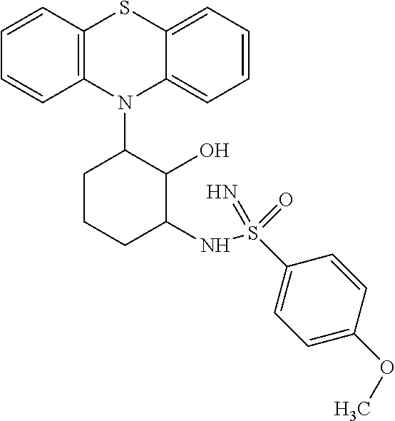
C1=CC2=C(C=C1)N(C1C(O)C(NS(C3=CC=C(OC)C=C3)(=N)=O)CCC1)C1=CC=CC=C1S2
